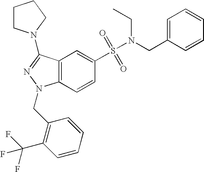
C1(S(=O)(=O)N(CC2=CC=CC=C2)CC)=CC2=C(C=C1)N(CC1=C(C(F)(F)F)C=CC=C1)N=C2N1CCCC1
